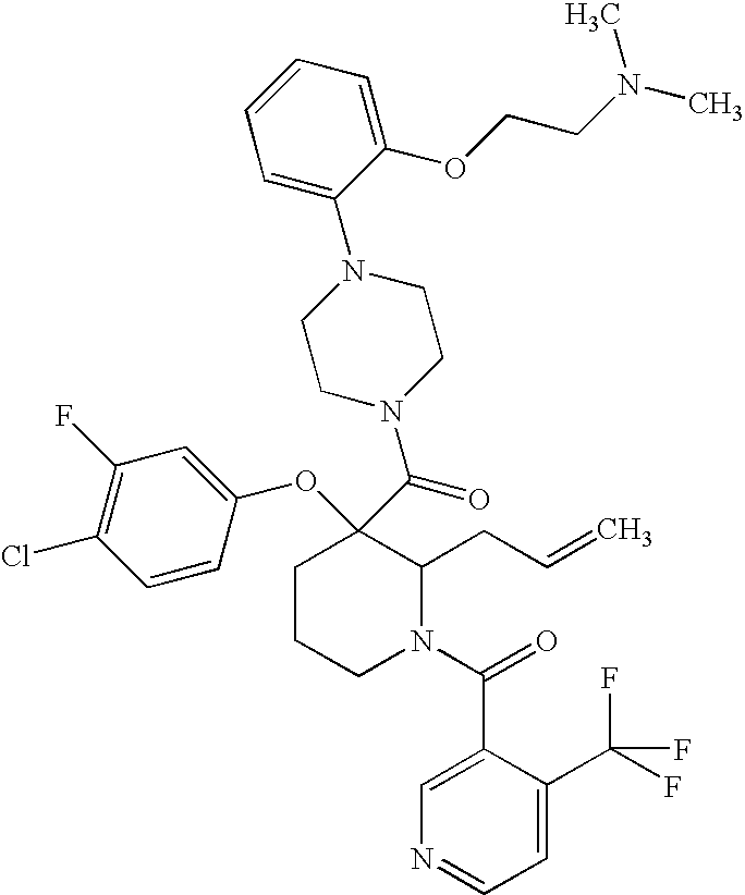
ClC1=C(F)C=C(OC2(C(=O)N3CCN(C4=CC=CC=C4OCCN(C)C)CC3)CCCN(C(C3=CN=CC=C3C(F)(F)F)=O)C2CC=C)C=C1
